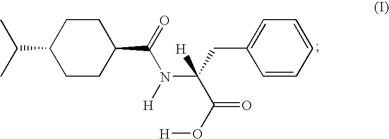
C1CC(C(=O)N([H])C([H])(C(O[H])=O)CC2=CC=CC=C2)CCC1C(C)C
